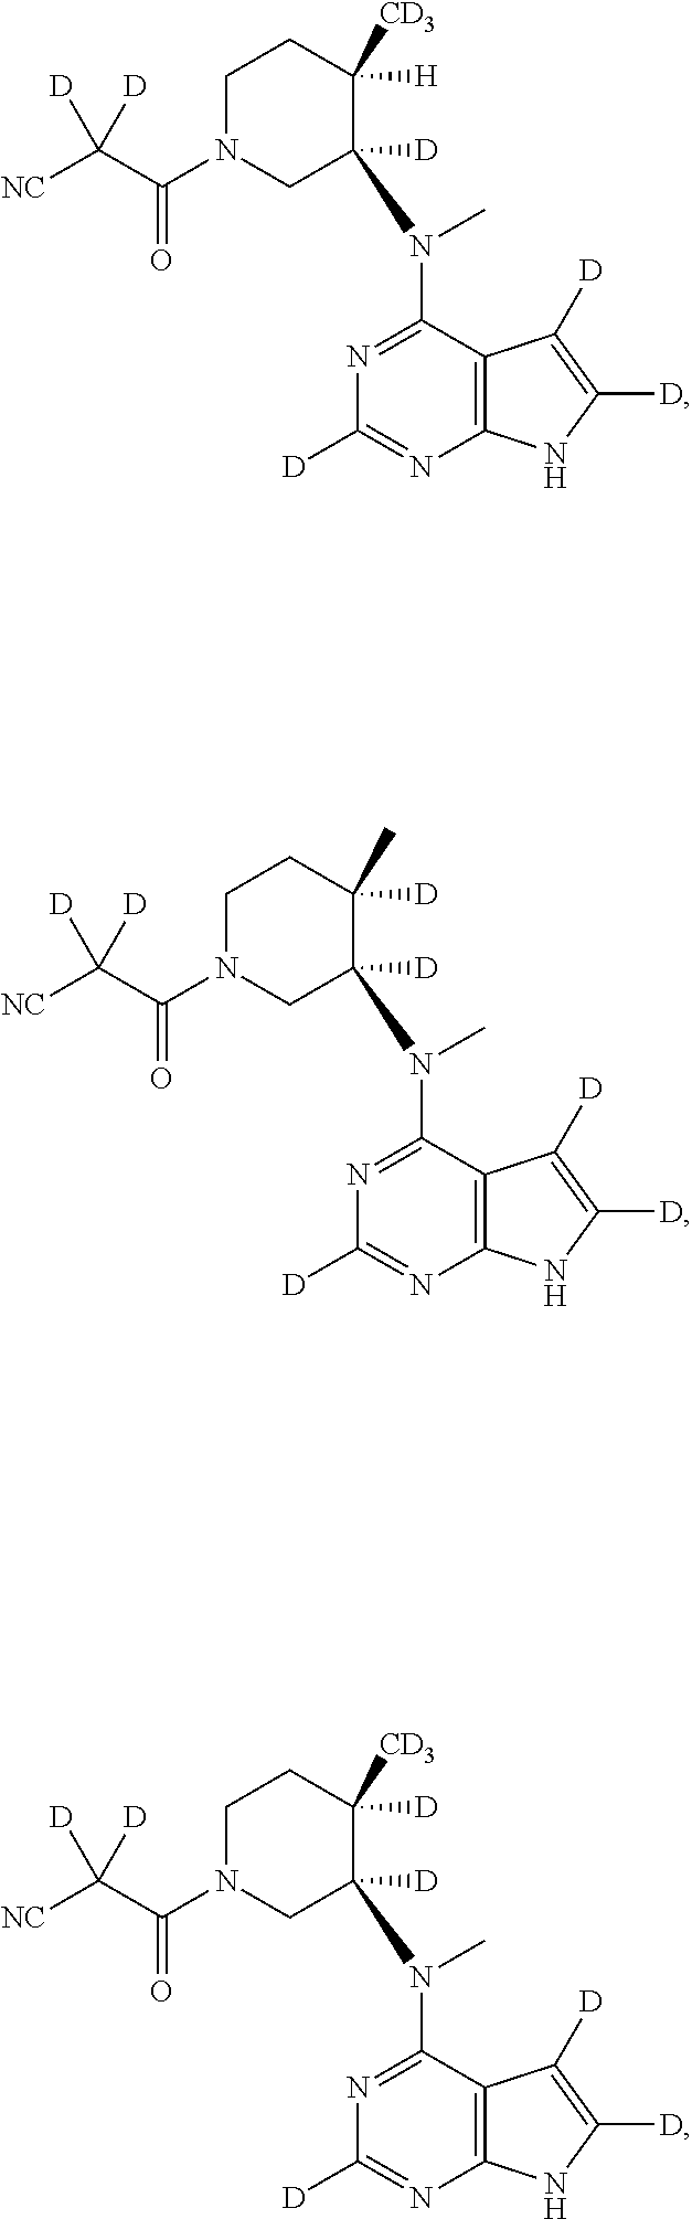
C12=C(C(N(C)C3([D])CN(C(C([NC])([D])[D])=O)CCC3([H])[CD3])=NC([D])=N1)C([D])=C([D])N2.C12=C(C(N(C)C3([D])CN(C(C([NC])([D])[D])=O)CCC3([D])C)=NC([D])=N1)C([D])=C([D])N2.C12=C(C(N(C)C3([D])CN(C(C([NC])([D])[D])=O)CCC3([D])[CD3])=NC([D])=N1)C([D])=C([D])N2
